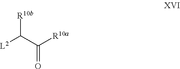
[R10b]C(C(=O)[R10a])[L2]
